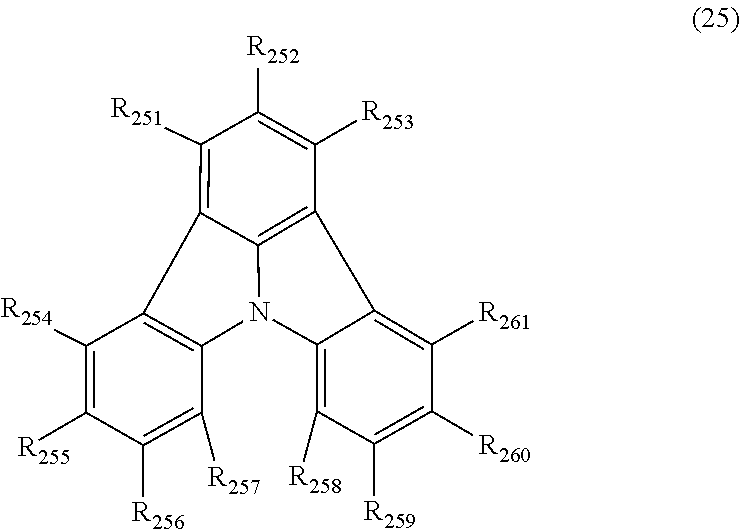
C12=C(N3C4=C(C5=C([R261])C([R260])=C([R259])C([R258])=C35)C([R253])=C([R252])C([R251])=C14)C([R257])=C([R256])C([R255])=C2[R254]
